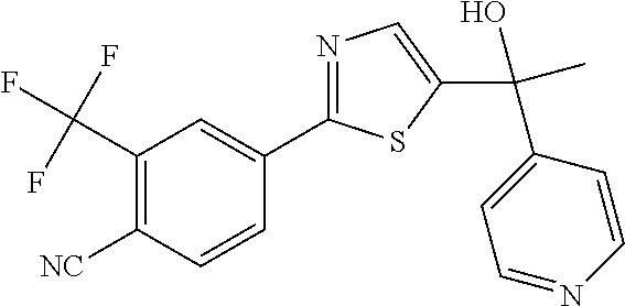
C1(C(F)(F)F)=C([NC])C=CC(C2=NC=C(C(C)(C3=CC=NC=C3)O)S2)=C1
